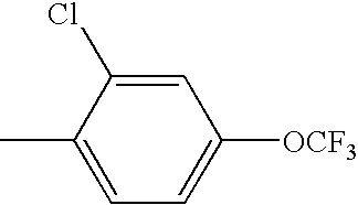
C1(Cl)=CC([OCF3])=CC=C1C
